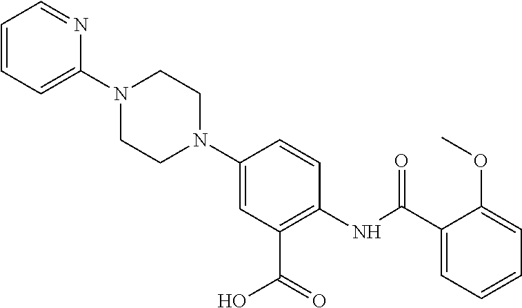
C1=CC=C(N2CCN(C3=CC(C(=O)O)=C(NC(C4=CC=CC=C4OC)=O)C=C3)CC2)N=C1
